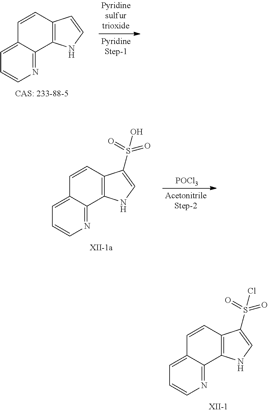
C1=CN=C2C(=C1)C=CC1=C2NC=C1.C1=CN=C2C(=C1)C=CC1=C2NC=C1S(O)(=O)=O.[POCl3].C1=CN=C2C(=C1)C=CC1=C2NC=C1S(Cl)(=O)=O
